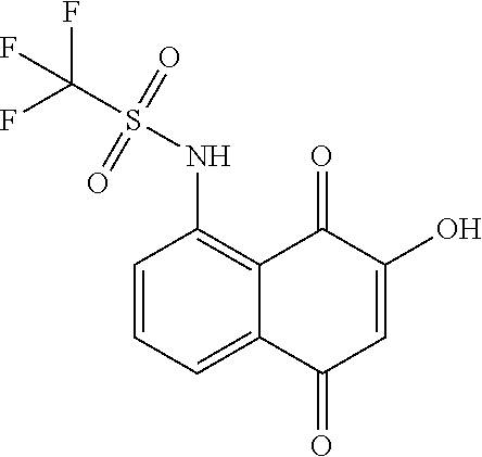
C1=CC=C2C(=C1NS(C(F)(F)F)(=O)=O)C(=O)C(O)=CC2=O
